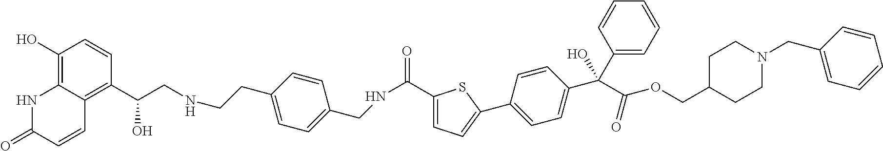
C1(O)=C2C(=C(C(CNCCC3=CC=C(CNC(=O)C4=CC=C(C5=CC=C(C(C(=O)OCC6CCN(CC7=CC=CC=C7)CC6)(C6=CC=CC=C6)O)C=C5)S4)C=C3)O)C=C1)C=CC(=O)N2
